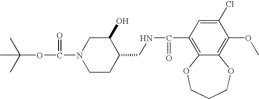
CC(OC(=O)N1CCC(CNC(C2=C3C(=C(OC)C(Cl)=C2)OCCCO3)=O)C(O)C1)(C)C
